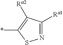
N1=C([Ra1])C([Ra2])=C(*)S1
